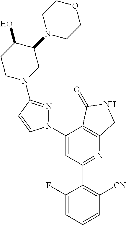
C1(C2=C([CN])C=CC=C2F)=NC2=C(C(N3N=C(N4CC(N5CCOCC5)C(O)CC4)C=C3)=C1)C(=O)NC2
